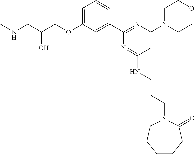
C1=C(OCC(CNC)O)C=C(C2=NC(N3CCOCC3)=CC(NCCCN3CCCCCC3=O)=N2)C=C1
